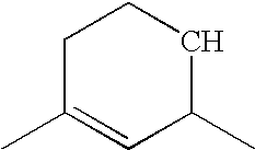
C1C(C)=CC(C)CC1
